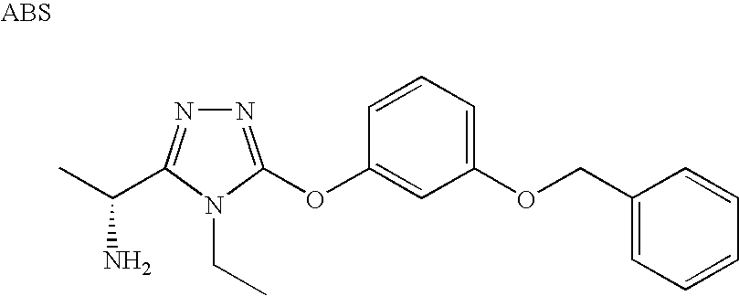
N1=C(OC2=CC(OCC3=CC=CC=C3)=CC=C2)N(CC)C(C(C)N)=N1
